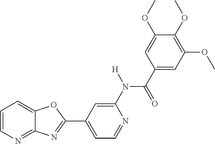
C1=CN=C2C(=C1)OC(C1=CC=NC(N([H])C(=O)C3=CC(OC)=C(OC)C(OC)=C3)=C1)=N2
